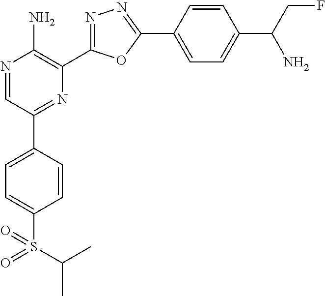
N1=CC(C2=CC=C(S(C(C)C)(=O)=O)C=C2)=NC(C2=NN=C(C3=CC=C(C(CF)N)C=C3)O2)=C1N
